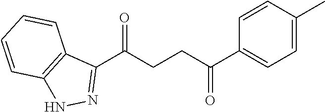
C1(C(CCC(C2=CC=C(C)C=C2)=O)=O)=NNC2=C1C=CC=C2
